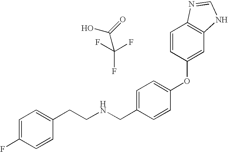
C(NCC1=CC=C(OC2=CC3=C(C=C2)N=CN3)C=C1)CC1=CC=C(F)C=C1.OC(=O)C(F)(F)F
